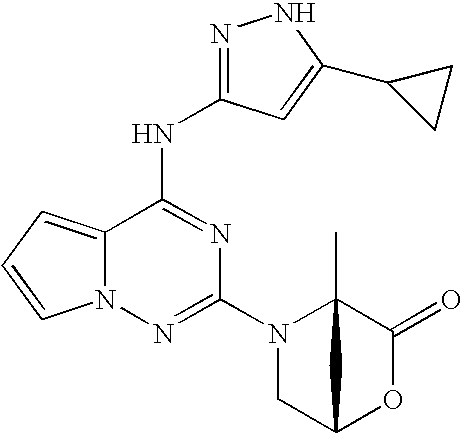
C12=CC=CN1N=C(N1CC3OC(=O)C1(C)C3)N=C2NC1=NNC(C2CC2)=C1
